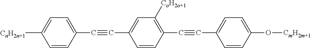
C1=CC(C#CC2=CC([CoH2o+1])=C(C#CC3=CC=C(O[CmH2m+1])C=C3)C=C2)=CC=C1[CnH2n+1]
